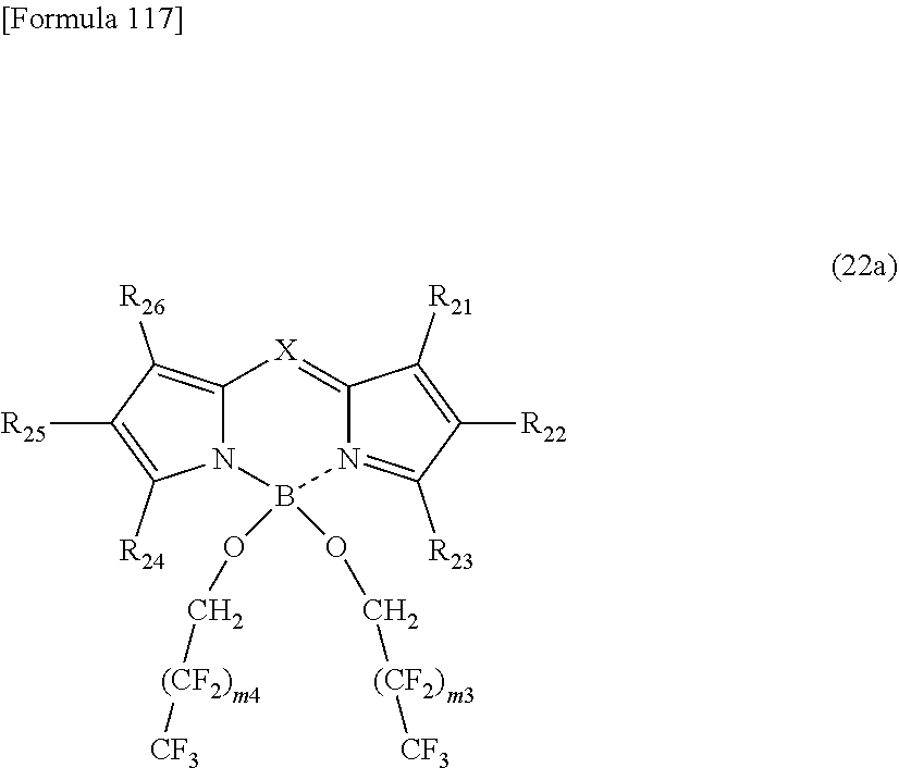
C12=C([R26])C([R25])=C([R24])N1B(OC[(CF2)][CF3])(OC[(CF2)][CF3])N1=C([R23])C([R22])=C([R21])C1=[X]2
